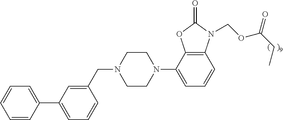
C12=C(C(N3CCN(CC4=CC(C5=CC=CC=C5)=CC=C4)CC3)=CC=C1)OC(=O)N2COC(=O)CC
